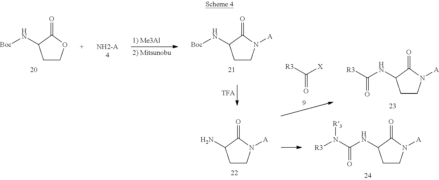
C1COC(=O)C1N[Boc].C1CN([A])C(=O)C1N[Boc].[R3]C([X])=O.C1CN([A])C(=O)C1NC([R3])=O.C1CN([A])C(=O)C1N.C1CN([A])C(=O)C1NC(N([R3])[R3])=O
